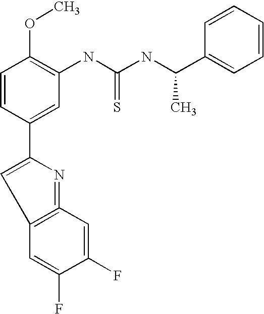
C1=CC(C2=CC3=C(=N2)C=C(F)C(F)=C3)=CC(NC(NC(C)C2=CC=CC=C2)=S)=C1OC
